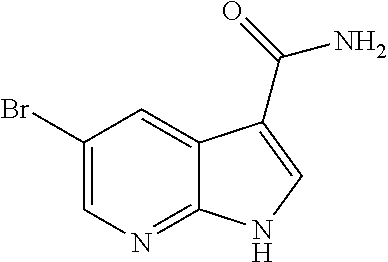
C1(Br)=CN=C2C(=C1)C(C(=O)N)=CN2
